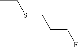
CCSCCCF
